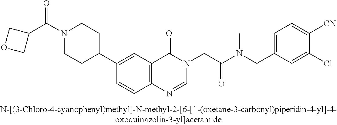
C1(C(N2CCC(C3=CC4=C(C=C3)N=CN(CC(N(CC3=CC=C([CN])C(Cl)=C3)C)=O)C4=O)CC2)=O)COC1
